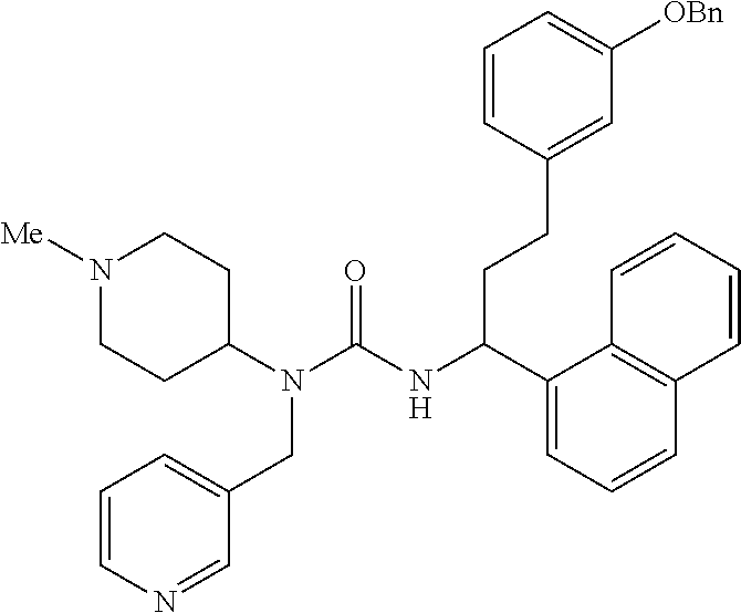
N1([Me])CCC(N(C(NC(C2=CC=CC3=C2C=CC=C3)CCC2=CC([OBn])=CC=C2)=O)CC2=CC=CN=C2)CC1
